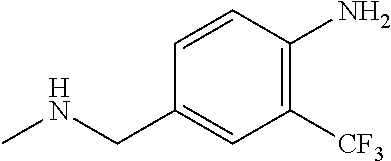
C1([CF3])=C(N)C=CC(CNC)=C1
